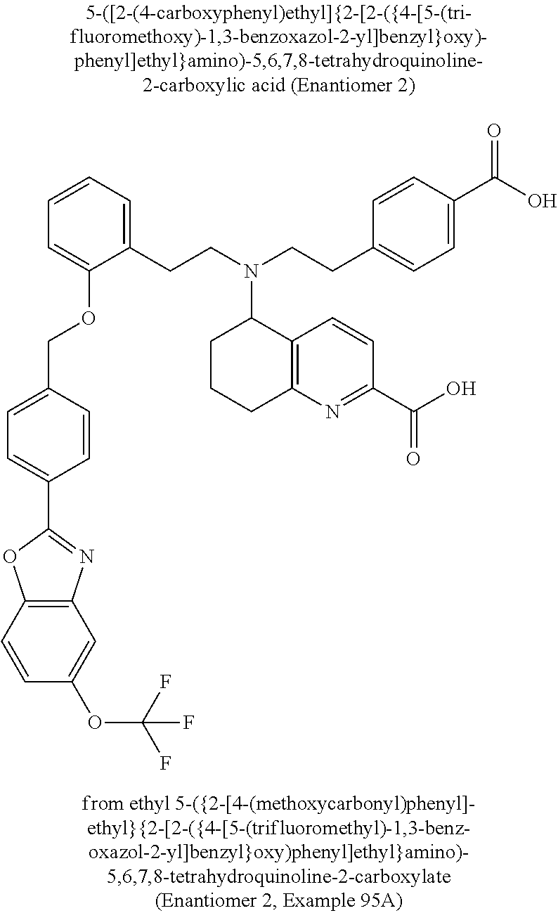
C1(C2=CC=C(COC3=CC=CC=C3CCN(CCC3=CC=C(C(O)=O)C=C3)C3CCCC4=C3C=CC(C(=O)O)=N4)C=C2)=NC2=C(O1)C=CC(OC(F)(F)F)=C2
